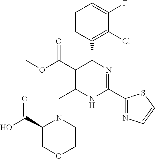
C1=CC(C2C(C(=O)OC)=C(CN3C(C(O)=O)COCC3)NC(C3=NC=CS3)=N2)=C(Cl)C(F)=C1
